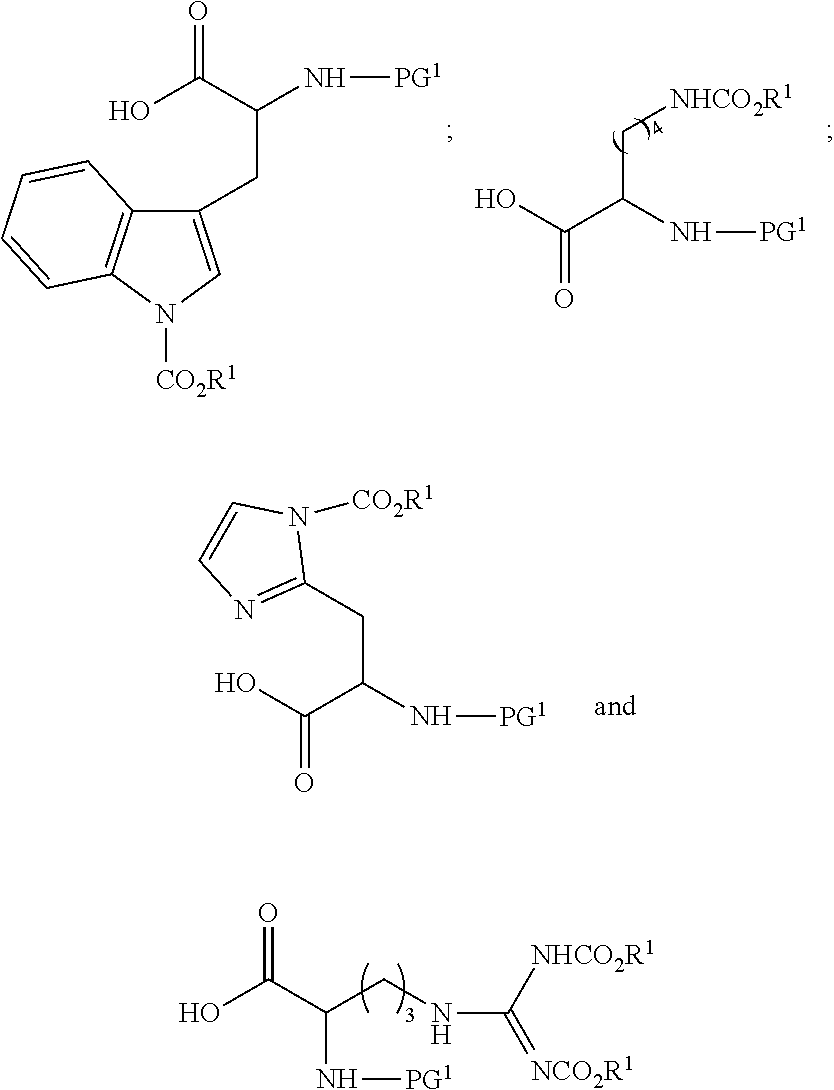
OC(C(N[PG1])C[NHCO2R1])=O.C1(CC(C(=O)O)N[PG1])=CN([CO2R1])C2=C1C=CC=C2.OC(C(N[PG1])CC1=NC=CN1[CO2R1])=O.OC(C(CNC([NHCO2R1])=[NCO2R1])N[PG1])=O
